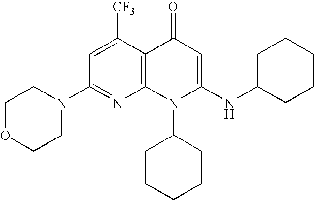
C1(N2CCOCC2)=NC2=C(C([CF3])=C1)C(=O)C=C(NC1CCCCC1)N2C1CCCCC1
